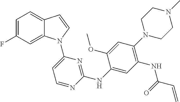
C1(NC2=NC(N3C4=CC(F)=CC=C4C=C3)=CC=N2)=CC(NC(C=C)=O)=C(N2CCN(C)CC2)C=C1OC
